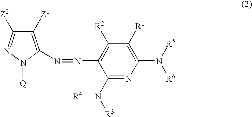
C1([Z1])=C(N=NC2=C([R2])C([R1])=C(N([R5])[R6])N=C2N([R3])[R4])N([Q])N=C1[Z2]
